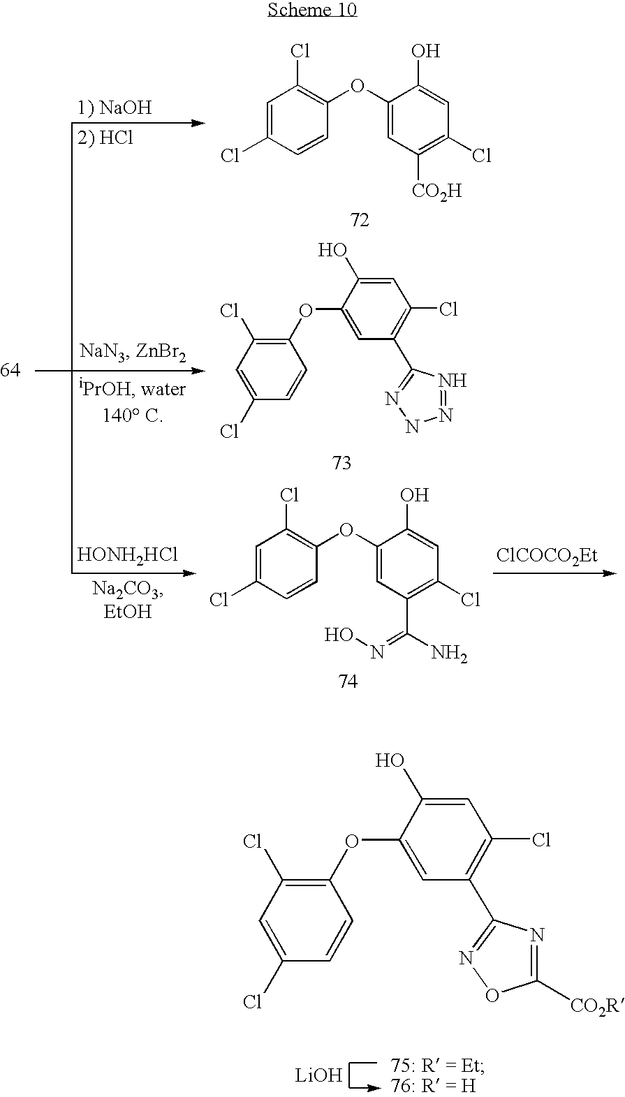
C1(OC2=C(Cl)C=C(Cl)C=C2)=CC(C2=NOC([CO2R])=N2)=C(Cl)C=C1O.[LiOH].C1=C(Cl)C=CC(OC2=CC([CO2H])=C(Cl)C=C2O)=C1Cl.C1(OC2=C(Cl)C=C(Cl)C=C2)=CC(C2=NNN=N2)=C(Cl)C=C1O.[HONH2HCl].[ClCOCO2Et].C1=C(Cl)C=CC(OC2=CC(C(N)=NO)=C(Cl)C=C2O)=C1Cl
